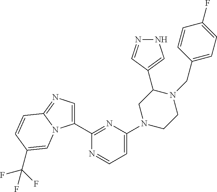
C1(C2=NC(N3CC(C4=CNN=C4)N(CC4=CC=C(F)C=C4)CC3)=CC=N2)=CN=C2N1C=C(C(F)(F)F)C=C2
